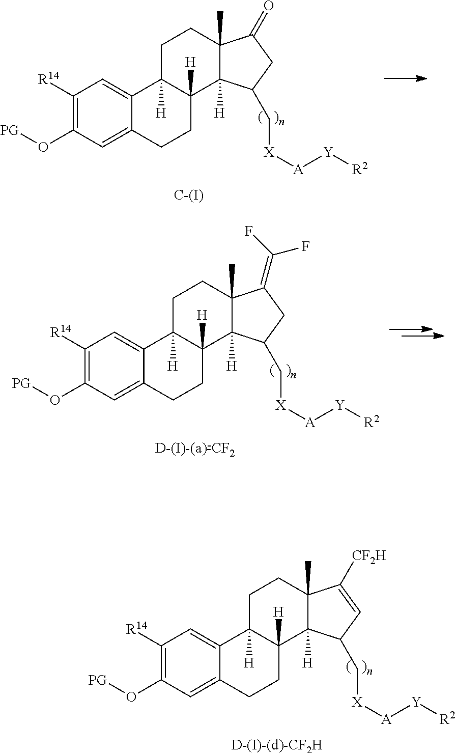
[D-(I)-(d)-CF2H].C1([R14])=C(O[PG])C=C2C(=C1)C1([H])C([H])(CC2)C2([H])C(C)(CC1)C([CF2H])=CC2C[X][A][Y][R2].[C-(I)].C1([R14])=C(O[PG])C=C2C(=C1)C1([H])C([H])(CC2)C2([H])C(C)(CC1)C(=O)CC2C[X][A][Y][R2].[D-(I)-(a)-CF2].C1([R14])=C(O[PG])C=C2C(=C1)C1([H])C([H])(CC2)C2([H])C(C)(CC1)C(=C(F)F)CC2C[X][A][Y][R2]
